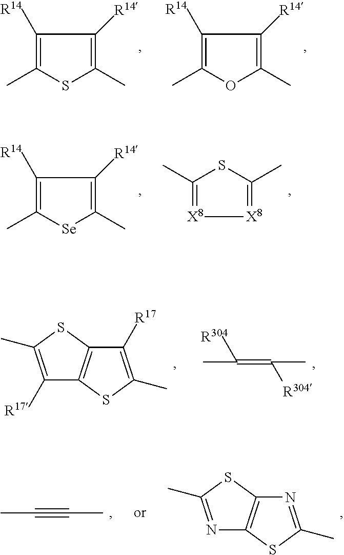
C1([R14])=C(C)SC(C)=C1[R14].C1([R14])=C(C)OC(C)=C1[R14].C1([R14])=C(C)[Se]C(C)=C1[R14].[X8]1=C(C)SC(C)=[X8]1.C1([R17])=C(C)SC2=C1SC(C)=C2[R17].C(=C([R304])C)([R304])C.CC#CC.N1=C(C)SC2=C1SC(C)=N2
